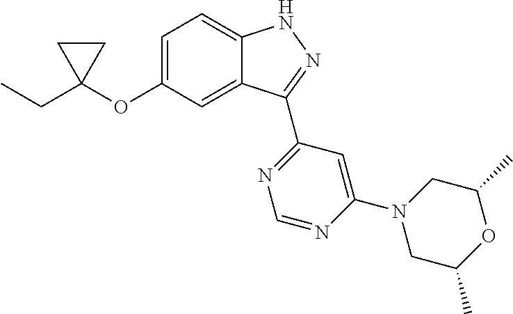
C12=CC(OC3(CC)CC3)=CC=C1NN=C2C1=NC=NC(N2CC(C)OC(C)C2)=C1
